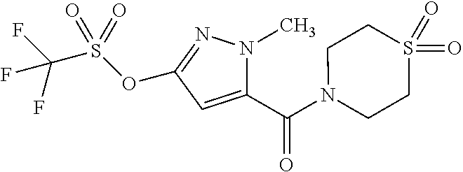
C1(C(N2CCS(=O)(=O)CC2)=O)=CC(OS(C(F)(F)F)(=O)=O)=NN1C
